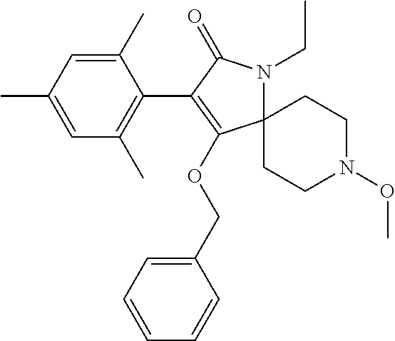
C1(C)=CC(C)=CC(C)=C1C1=C(OCC2=CC=CC=C2)C2(N(CC)C1=O)CCN(OC)CC2
